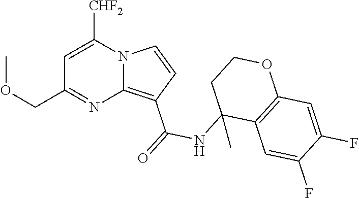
C1=C([CHF2])N2C(=C(C(=O)NC3(C)C4=C(OCC3)C=C(F)C(F)=C4)C=C2)N=C1COC
